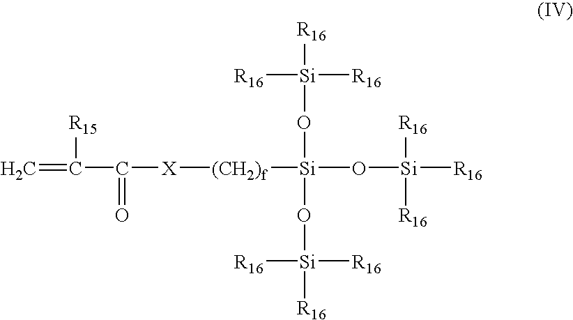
C=C([R15])C(=O)[X][(CH2)f][Si](O[Si]([R16])([R16])[R16])(O[Si]([R16])([R16])[R16])O[Si]([R16])([R16])[R16]
